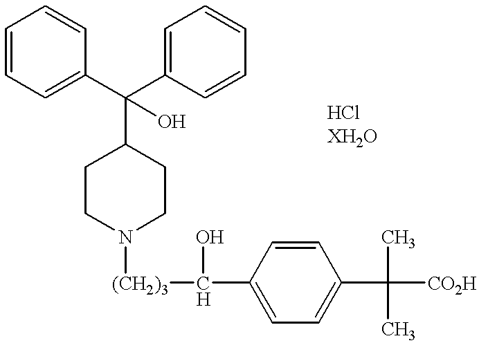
C1=CC=C(C(C2=CC=CC=C2)(C2CCN([(CH2)3]C(O)C3=CC=C(C(C)(C)[CO2H])C=C3)CC2)O)C=C1
